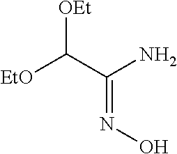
[EtO]C(C(N)=NO)[OEt]
